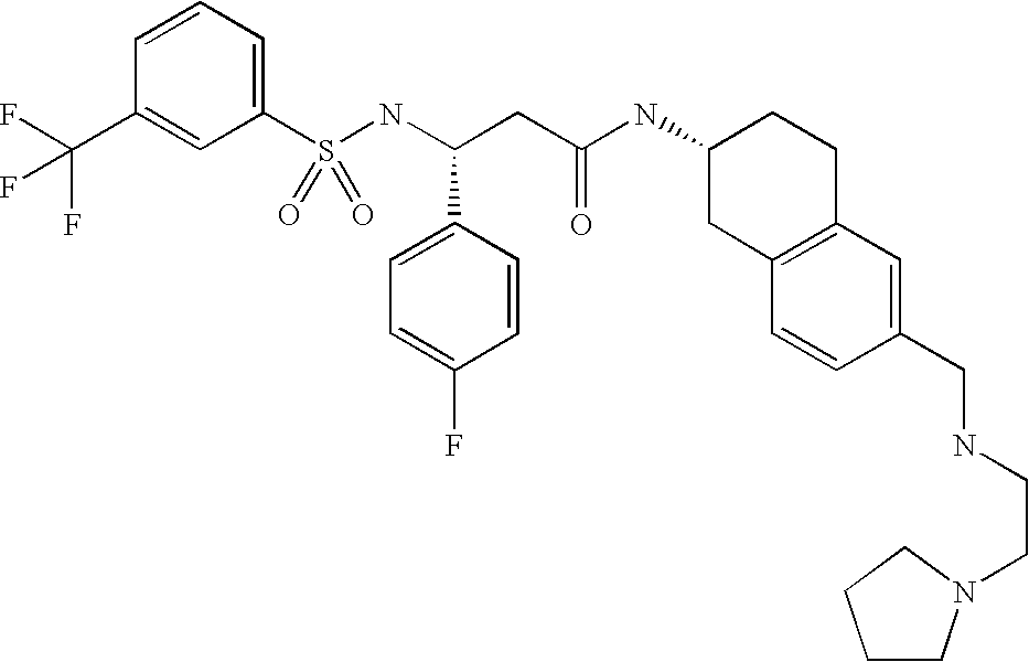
S(NC(CC(NC1CC2=C(CC1)C=C(CNCCN1CCCC1)C=C2)=O)C1=CC=C(F)C=C1)(=O)(=O)C1=CC=CC(C(F)(F)F)=C1
